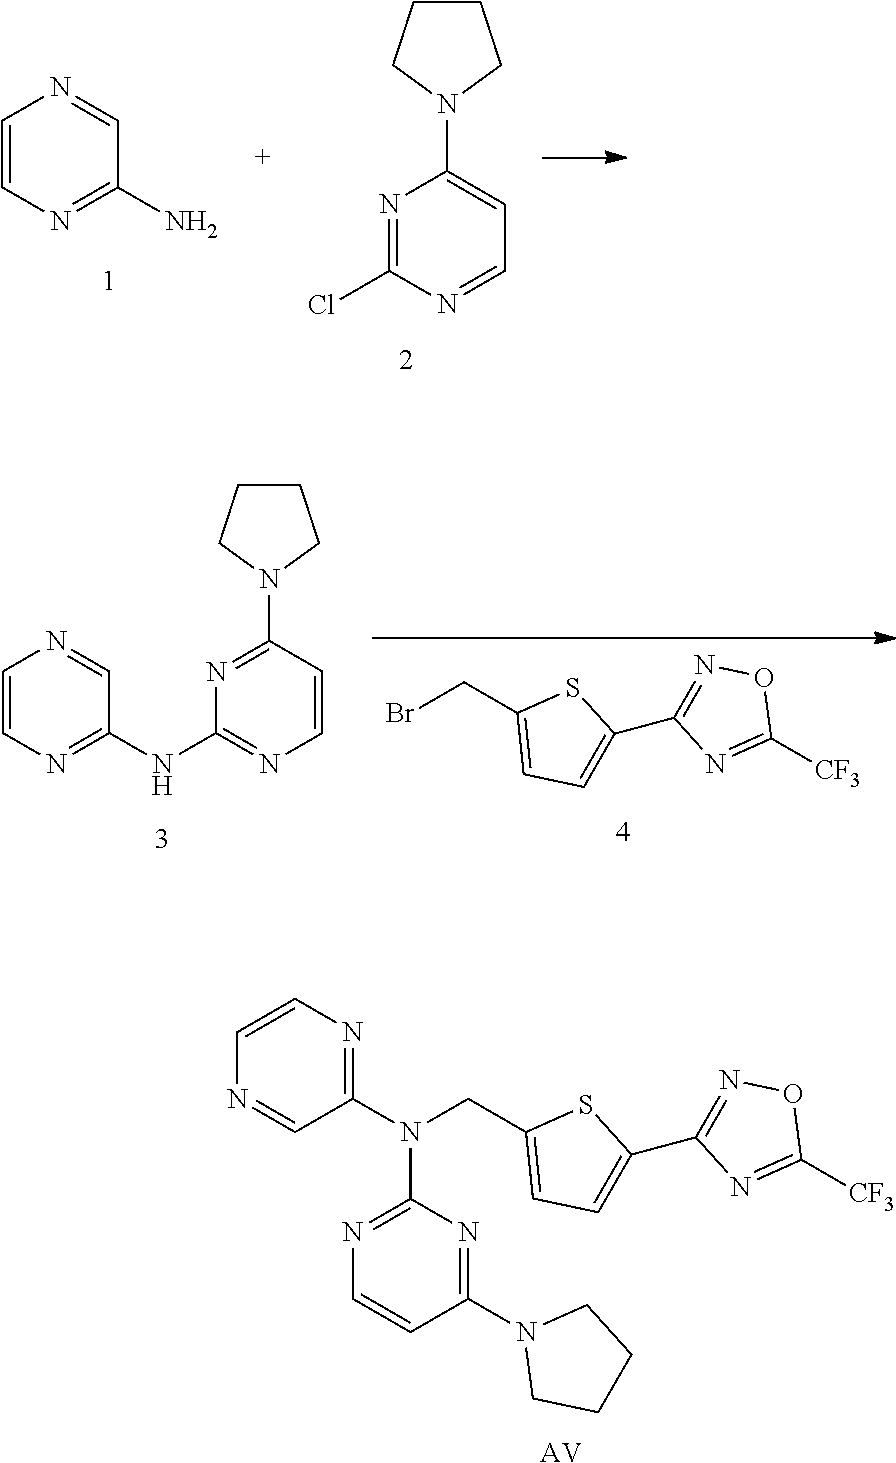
N1=C(N(CC2=CC=C(C3=NOC([CF3])=N3)S2)C2=NC=CC(N3CCCC3)=N2)C=NC=C1.[AV].N1=C(Cl)N=CC=C1N1CCCC1.C1=CN=C(N)C=N1.BrCC1=CC=C(C2=NOC([CF3])=N2)S1.C1=CN=C(NC2=NC=CC(N3CCCC3)=N2)C=N1
